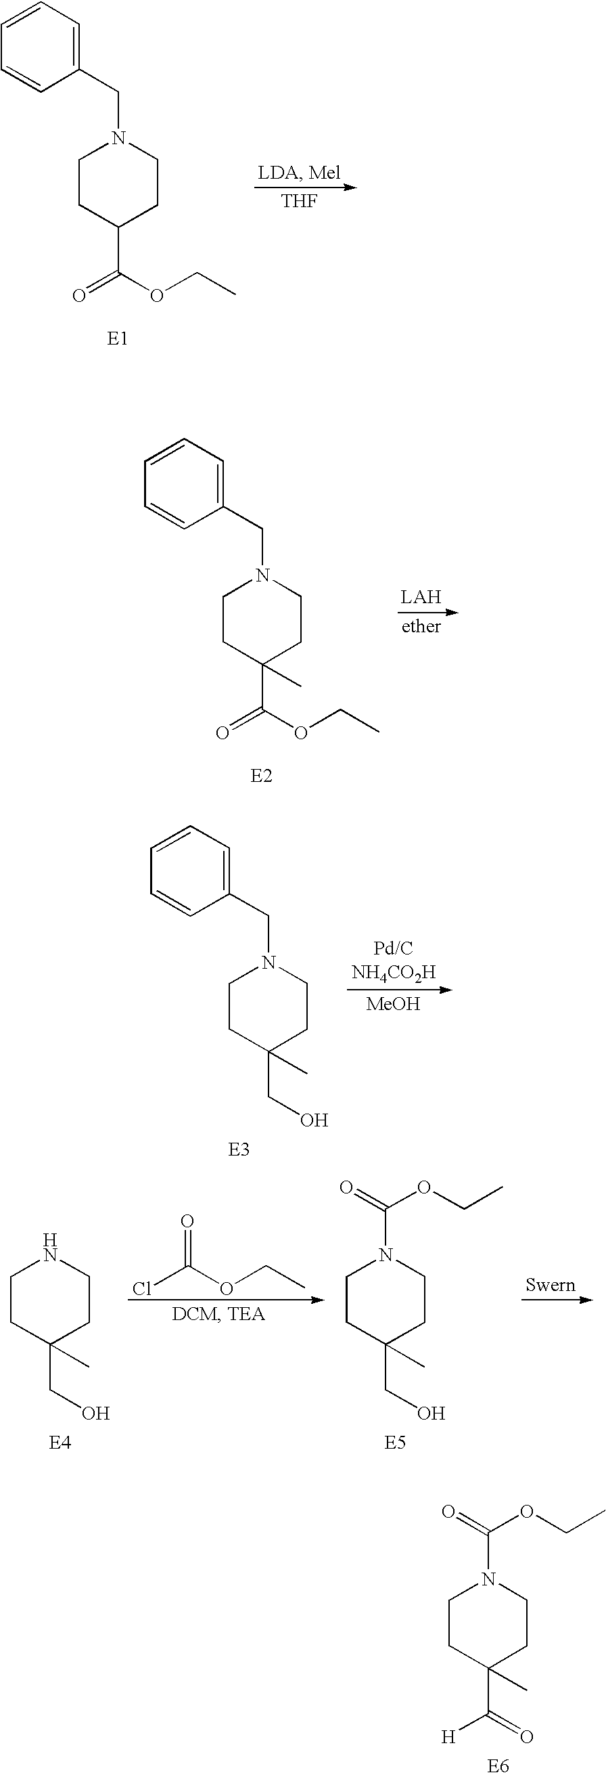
C1=CC=C(CN2CCC(C(=O)OCC)CC2)C=C1.[THF].C1=CC=C(CN2CCC(C(=O)OCC)(C)CC2)C=C1.N1CCC(CO)(C)CC1.ClC(OCC)=O.N1(C(=O)OCC)CCC(CO)(C)CC1.N1(C(=O)OCC)CCC(C(=O)[H])(C)CC1.C1=CC=C(CN2CCC(CO)(C)CC2)C=C1.[MeOH]
